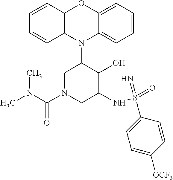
N1(C2CN(C(N(C)C)=O)CC(NS(=O)(=N)C3=CC=C([OCF3])C=C3)C2O)C2=C(C=CC=C2)OC2=CC=CC=C12
